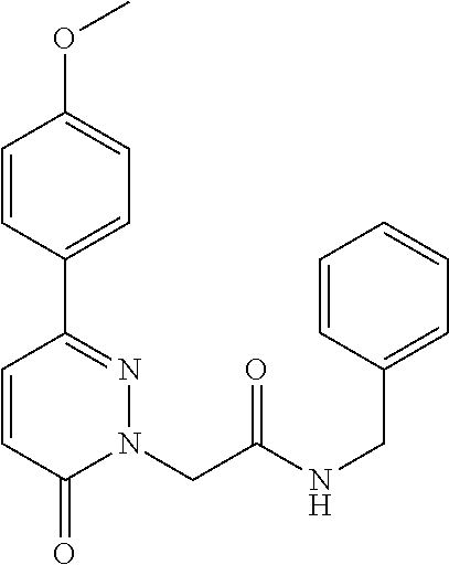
C1=CC(C2=NN(CC(NCC3=CC=CC=C3)=O)C(=O)C=C2)=CC=C1OC
